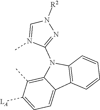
C1=C([LA])C(C)=C2C(=C1)C1=C(N2C2=NN([R2])C=N2C)C=CC=C1
